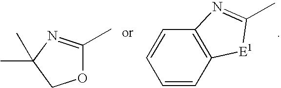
O1C(C)=NC(C)(C)C1.C1=CC2=C(C=C1)N=C(C)[E1]2
